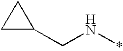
C(N*)C1CC1
